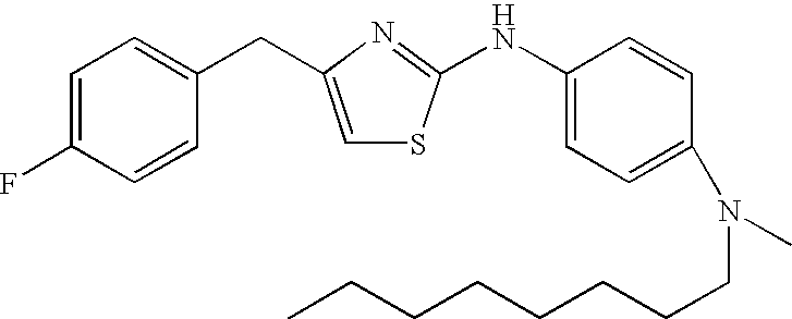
C1=C(CC2=CC=C(F)C=C2)N=C(NC2=CC=C(N(C)CCCCCCCC)C=C2)S1
